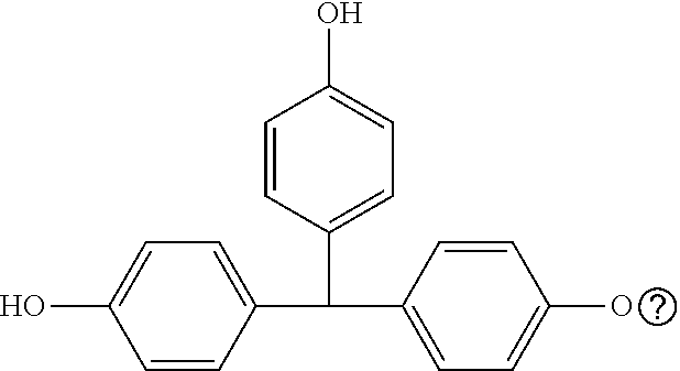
C1=CC(C(C2=CC=C(O)C=C2)C2=CC=C(O)C=C2)=CC=C1O
